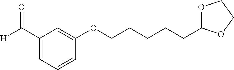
C1(C([H])=O)=CC=CC(OCCCCCC2OCCO2)=C1
